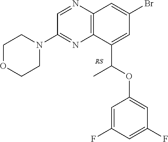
C1=NC2=C(N=C1N1CCOCC1)C(C(OC1=CC(F)=CC(F)=C1)C)=CC(Br)=C2
